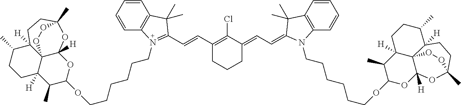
C1(C=CC2=N(CCCCCCOC3C(C)C4([H])C56C([H])(O3)OC(C)(CCC5([H])C(C)CC4)OO6)C3=C(C=CC=C3)C2(C)C)=C(Cl)C(=CC=C2C(C)(C)C3=C(C=CC=C3)N2CCCCCCOC2OC3([H])C45C([H])(C2C)CCC(C)C4([H])CCC(C)(O3)OO5)CCC1
